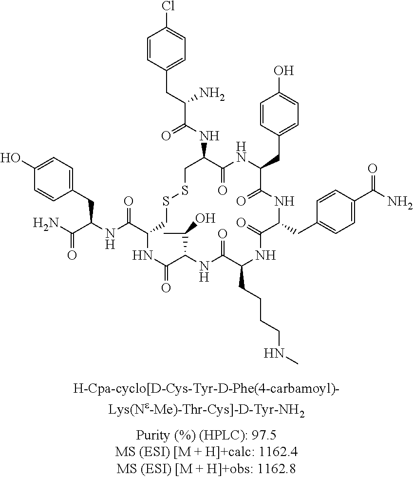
C1=CC(CC(C(NC2C(=O)NC(CC3=CC=C(O)C=C3)C(=O)NC(CC3=CC=C(C(N)=O)C=C3)C(=O)NC(CCCCNC)C(=O)NC(C(C)O)C(=O)NC(C(NC(C(N)=O)CC3=CC=C(O)C=C3)=O)CSSC2)=O)N)=CC=C1Cl
